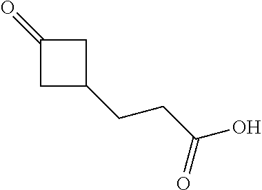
C1(=O)CC(CCC(O)=O)C1
